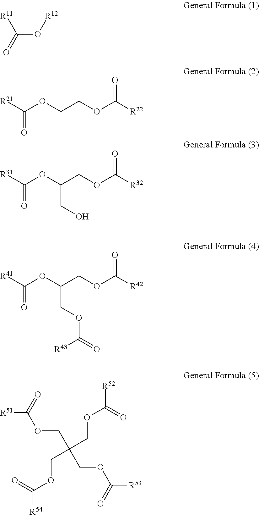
C(O[R12])(=O)[R11].C(=O)([R21])OCCOC([R22])=O.C(=O)([R31])OC(COC([R32])=O)CO.C(=O)([R41])OC(COC([R42])=O)COC(=O)[R43].[R51]C(=O)OCC(COC([R53])=O)(COC([R52])=O)COC([R54])=O
